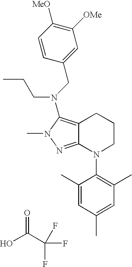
OC(C(F)(F)F)=O.C12=NN(C)C(N(CC3=CC([OMe])=C([MeO])C=C3)CCC)=C1CCCN2C1=C(C)C=C(C)C=C1C
